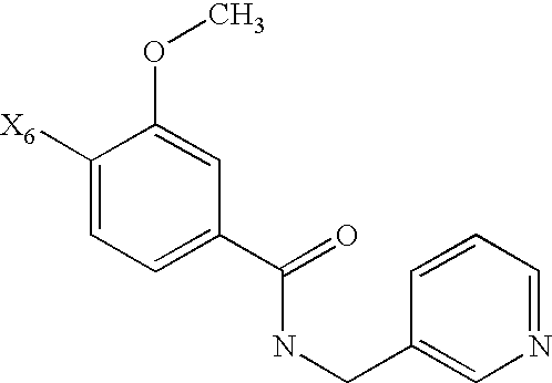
C1([X6])=CC=C(C(=O)NCC2=CN=CC=C2)C=C1OC
